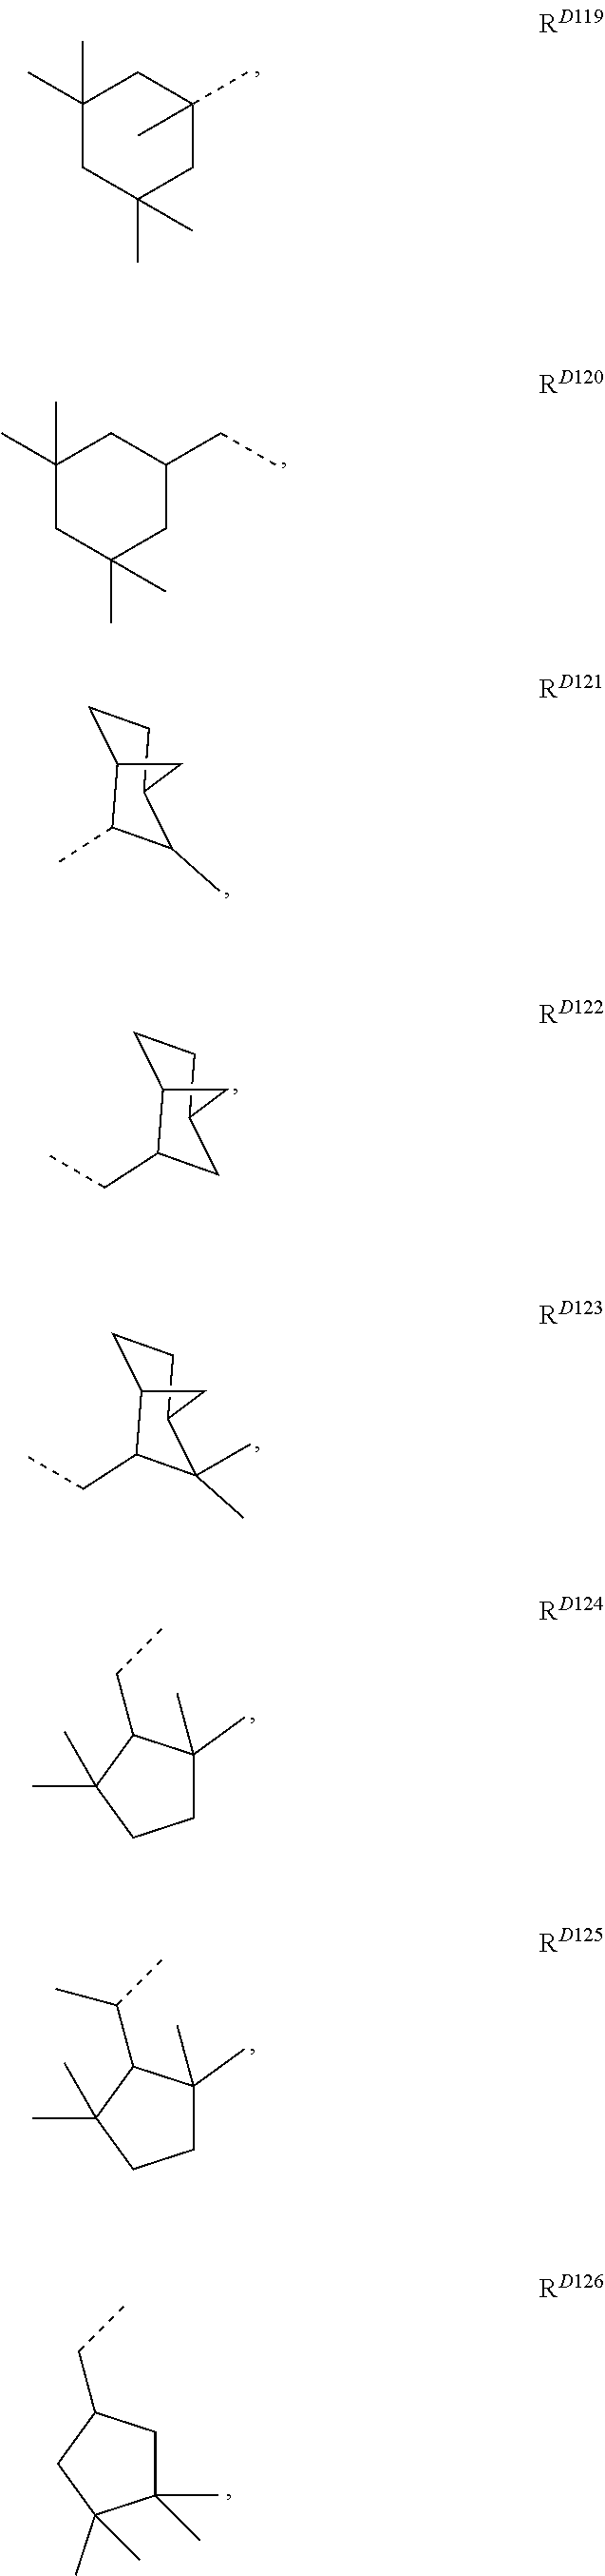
C1(C)(C)CC(C)(C)CC(C)(C)C1.C1(C)(C)CC(C)(C)CC(CC)C1.C1CC2C(C)C(C)C1C2.C1CC2C(CC)CC1C2.C1CC2C(CC)C(C)(C)C1C2.C1C(C)(C)C(CC)C(C)(C)C1.C1C(C)(C)C(C(C)C)C(C)(C)C1.C1(C)(C)CC(CC)CC1(C)C
